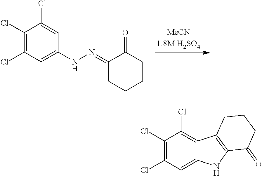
C1(Cl)=C(Cl)C=C(NN=C2CCCCC2=O)C=C1Cl.C1(Cl)=C(Cl)C=C2C(=C1Cl)C1=C(N2)C(=O)CCC1
